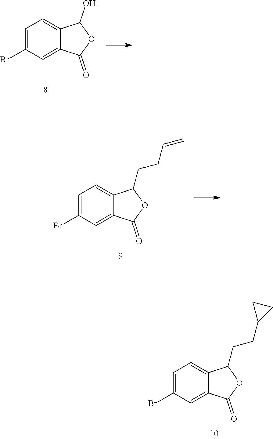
C1=C(Br)C=C2C(=C1)C(O)OC2=O.C1=C(Br)C=C2C(=C1)C(CCC1CC1)OC2=O.C1=C(Br)C=C2C(=C1)C(CCC=C)OC2=O
